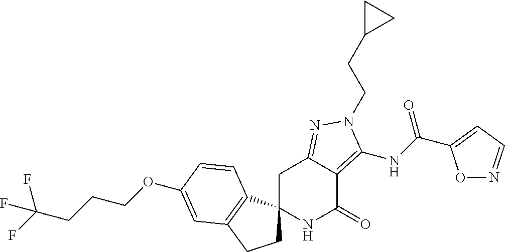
C1C2(C3=C(C1)C=C(OCCCC(F)(F)F)C=C3)NC(=O)C1=C(NC(=O)C3=CC=NO3)N(CCC3CC3)N=C1C2
